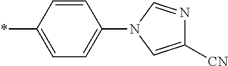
C1=CC(N2C=NC([CN])=C2)=CC=C1*
